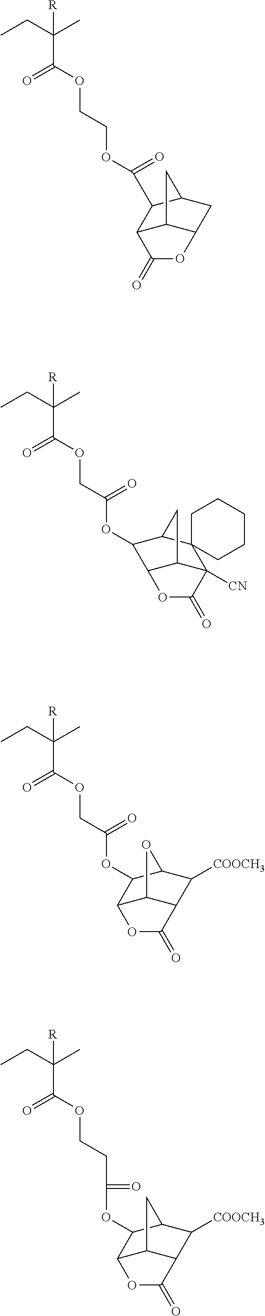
C(OCCOC(C(CC)(C)[R])=O)(=O)C1C2C3C(CC1C3)OC2=O.C12([CN])C3C(C(OC(COC(C(C)(CC)[R])=O)=O)C(C14CCCCC4)C3)OC2=O.C12C3C(C([COOCH3])C(C1OC(COC(C(CC)(C)[R])=O)=O)O3)C(=O)O2.C12C3C(C([COOCH3])C(C1OC(=O)CCOC(C(CC)(C)[R])=O)C3)C(=O)O2
